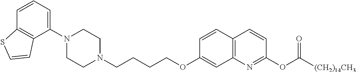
C1=CC2=C(C(N3CCN(CCCCOC4=CC5=C(C=C4)C=CC(OC([(CH2)14CH3])=O)=N5)CC3)=C1)C=CS2
